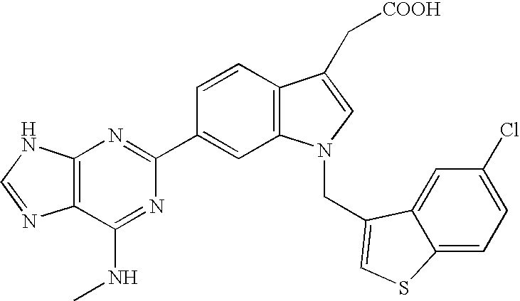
C1=CC2=C(C=C1C1=NC3=C(C(NC)=N1)N=CN3)N(CC1=CSC3=CC=C(Cl)C=C31)C=C2C[COOH]
